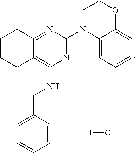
C12=NC(N3C4=CC=CC=C4OCC3)=NC(NCC3=CC=CC=C3)=C1CCCC2.[H]Cl
